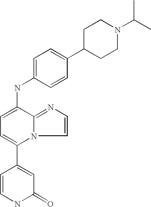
C1=CNC(=O)C=C1C1=CC=C(NC2=CC=C(C3CCN(C(C)C)CC3)C=C2)C2=NC=CN12
